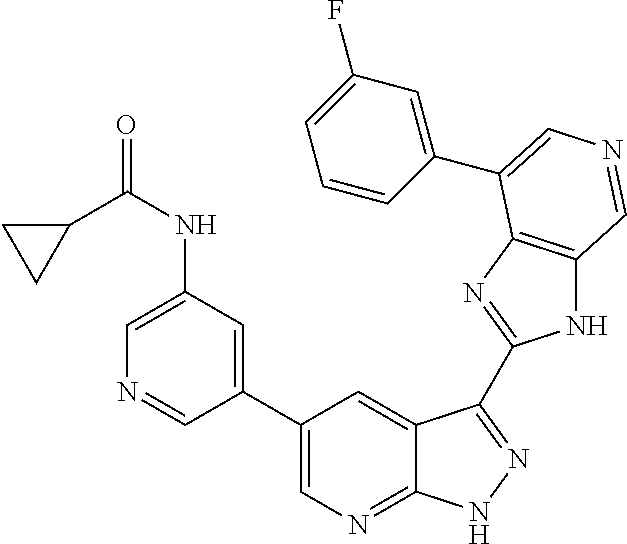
C1(C2=CN=C3C(=C2)C(C2=NC4=C(N2)C=NC=C4C2=CC(F)=CC=C2)=NN3)=CC(NC(C2CC2)=O)=CN=C1
